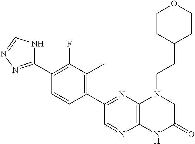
C1(C2=NN=CN2)=C(F)C(C)=C(C2=NC3=C(N=C2)NC(=O)CN3CCC2CCOCC2)C=C1
